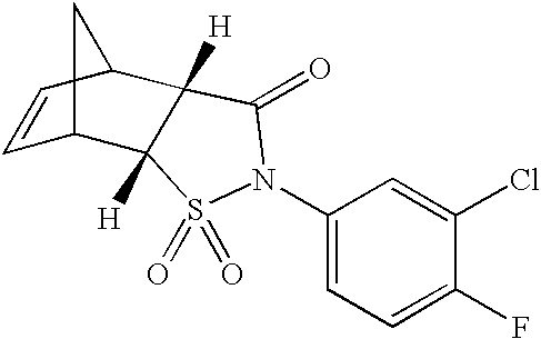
C1=CC2C3([H])C([H])(C1C2)S(=O)(=O)N(C1=CC=C(F)C(Cl)=C1)C3=O
